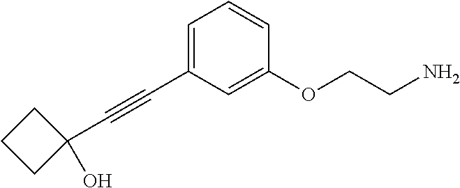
C1(C#CC2=CC=CC(OCCN)=C2)(O)CCC1
